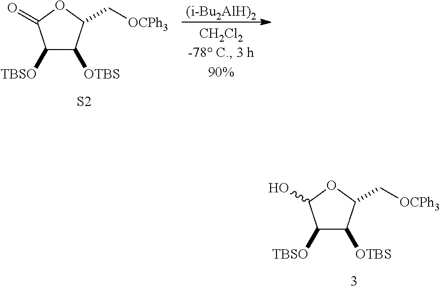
[(i-Bu2AlH)2].C1([TBSO])C([OTBS])C(C[OCPh3])OC1=O.[S2].C1([TBSO])C([OTBS])C(C[OCPh3])OC1O
